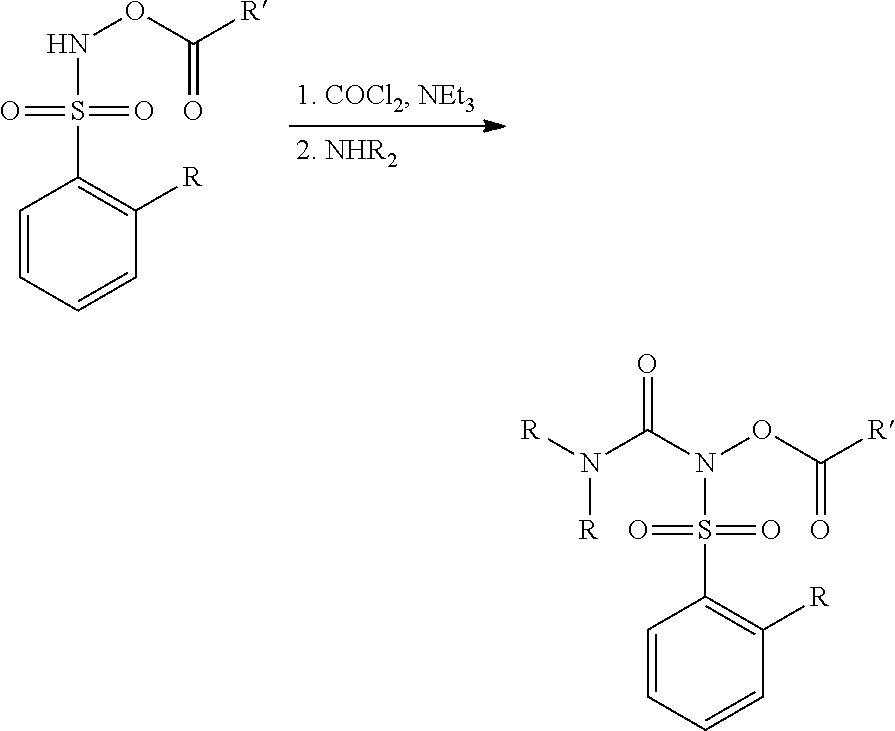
N(OC([R])=O)S(=O)(=O)C1=C([R])C=CC=C1.[R]N(C(N(OC([R])=O)S(=O)(=O)C1=C([R])C=CC=C1)=O)[R]
